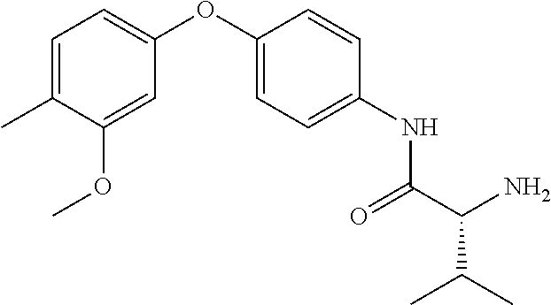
O=C(C(N)C(C)C)NC1=CC=C(OC2=CC=C(C)C(OC)=C2)C=C1
